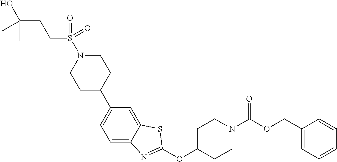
C1=C2C(=CC(C3CCN(S(CCC(O)(C)C)(=O)=O)CC3)=C1)SC(OC1CCN(C(=O)OCC3=CC=CC=C3)CC1)=N2
